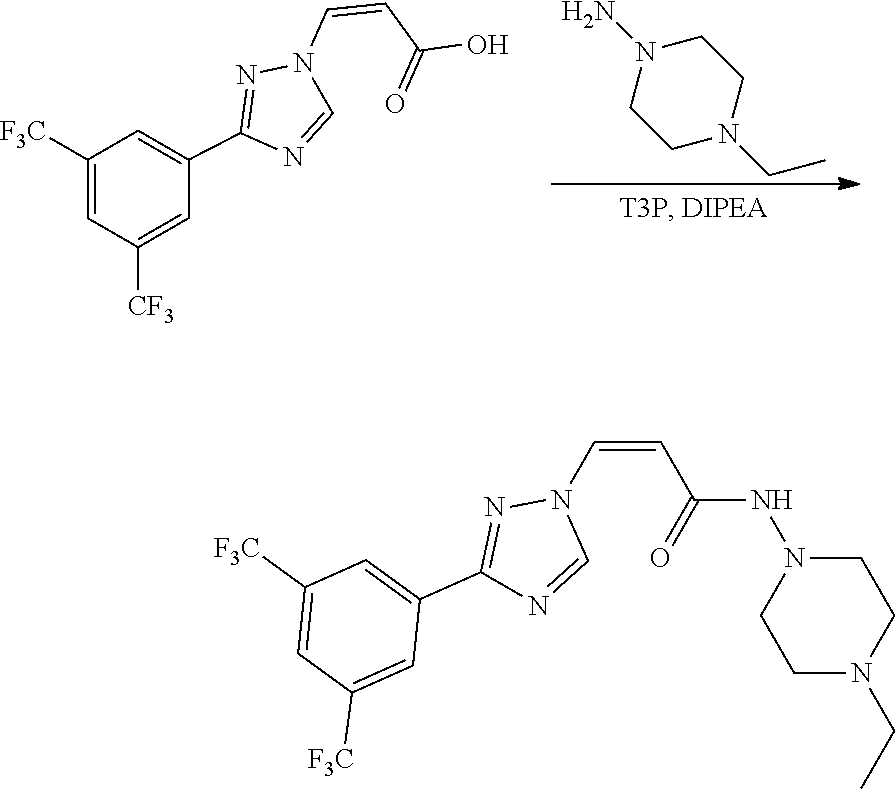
C1(C2=NN(C=CC(O)=O)C=N2)=CC([F3C])=CC([CF3])=C1.N1(N)CCN(CC)CC1.C1(C2=NN(C=CC(NN3CCN(CC)CC3)=O)C=N2)=CC([F3C])=CC([F3C])=C1
